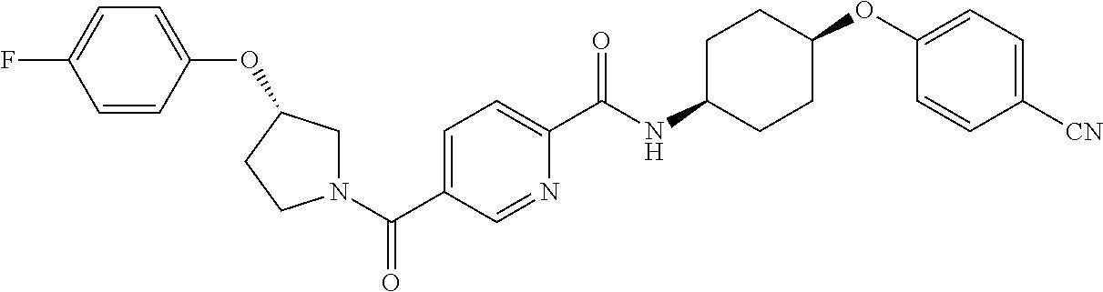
C1N(C(C2=CC=C(C(=O)NC3CCC(OC4=CC=C([CN])C=C4)CC3)N=C2)=O)CCC1OC1=CC=C(F)C=C1
